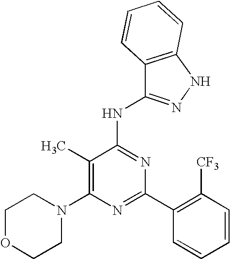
C1(C)=C(N2CCOCC2)N=C(C2=C([CF3])C=CC=C2)N=C1NC1=NNC2=C1C=CC=C2
